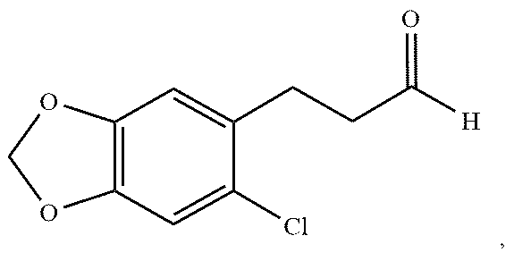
C1(CCC([H])=O)=CC2=C(C=C1Cl)OCO2
